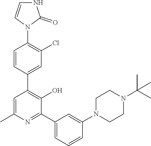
C1=CC(C2=C(O)C(C3=CC=CC(N4CCN(C(C)(C)C)CC4)=C3)=NC(C)=C2)=CC(Cl)=C1N1C(=O)NC=C1
